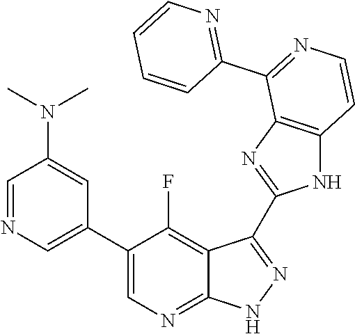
C1=NC=C(C2=CN=C3C(=C2F)C(C2=NC4=C(N2)C=CN=C4C2=NC=CC=C2)=N[N H]3)C=C1N(C)C
